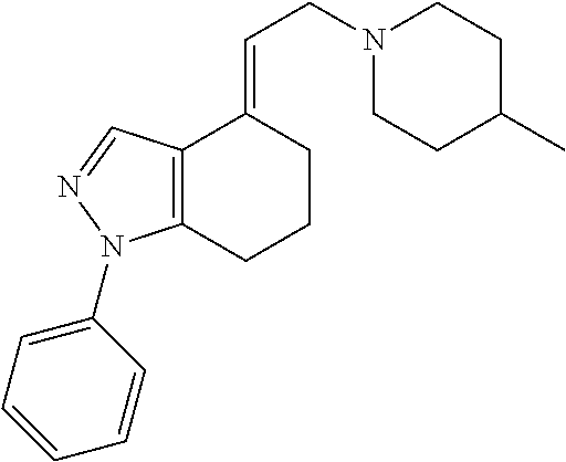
C12=C(CCCC1=CCN1CCC(C)CC1)N(C1=CC=CC=C1)N=C2
